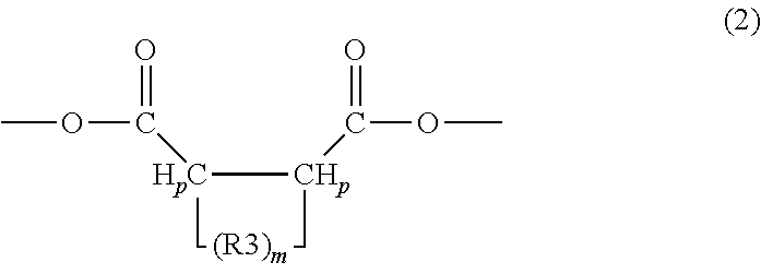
C1C[CHp](C(OC)=O)[HpC]1C(OC)=O
